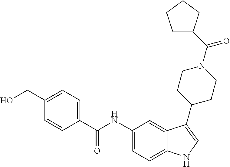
C1(CO)=CC=C(C(NC2=CC=C3C(=C2)C(C2CCN(C(=O)C4CCCC4)CC2)=CN3)=O)C=C1
